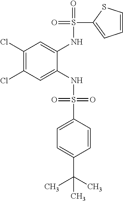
C1(Cl)=C(Cl)C=C(NS(=O)(=O)C2=CC=C(C(C)(C)C)C=C2)C(NS(=O)(C2=CC=CS2)=O)=C1
